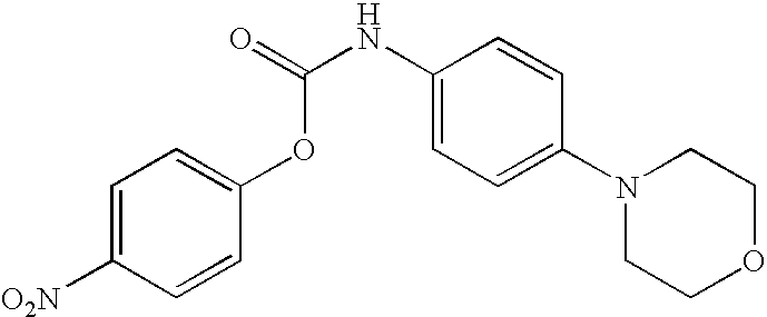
C1=CC(OC(=O)NC2=CC=C(N3CCOCC3)C=C2)=CC=C1[O2N]
